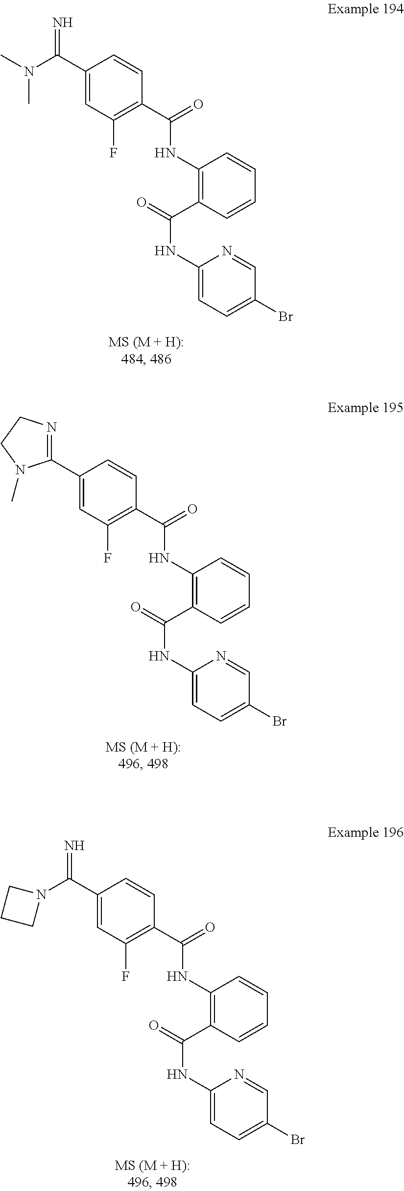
O=C(NC1=C(C(NC2=CC=C(Br)C=N2)=O)C=CC=C1)C1=C(F)C=C(C(=N)N(C)C)C=C1.O=C(NC1=C(C(NC2=CC=C(Br)C=N2)=O)C=CC=C1)C1=C(F)C=C(C2=NCCN2C)C=C1.O=C(NC1=C(C(NC2=CC=C(Br)C=N2)=O)C=CC=C1)C1=C(F)C=C(C(=N)N2CCC2)C=C1
